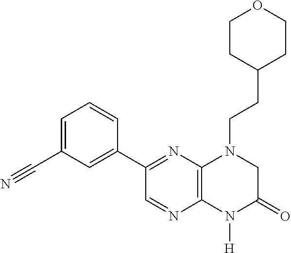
C12=C(N([H])C(=O)CN1CCC1CCOCC1)N=CC(C1=CC(C#N)=CC=C1)=N2
